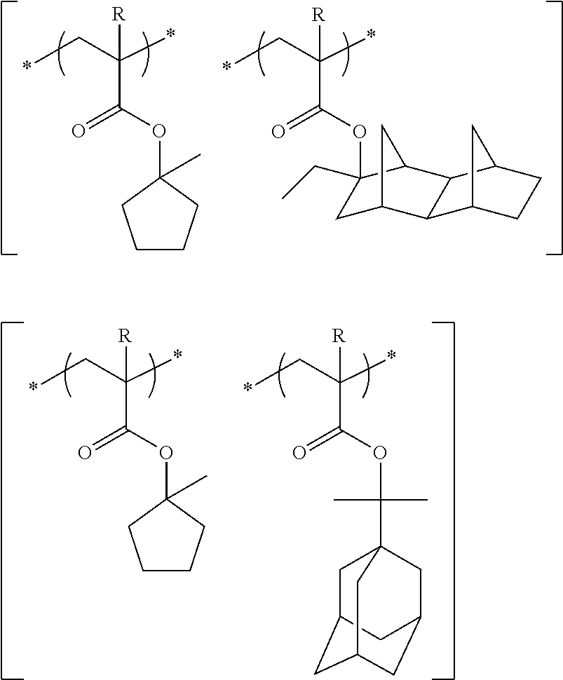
[R]C(C(=O)OC1(C)CCCC1)(*)C*.[R]C(C(=O)OC1(CC)CC2CC1C1C2C2CCC1C2)(*)C*.[R]C(C(=O)OC1(C)CCCC1)(*)C*.[R]C(C(=O)OC(C)(C)C12CC3CC(CC(C1)C3)C2)(*)C*
